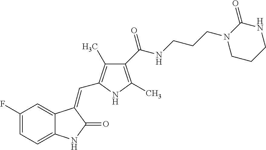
C1(F)=CC=C2C(=C1)C(=CC1=C(C)C(C(NCCCN3CCCNC3=O)=O)=C(C)N1)C(=O)N2
